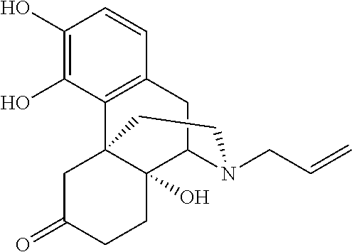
C1(O)=C(O)C2=C(C=C1)CC1C3(O)C2(CC(=O)CC3)CCN1CC=C
